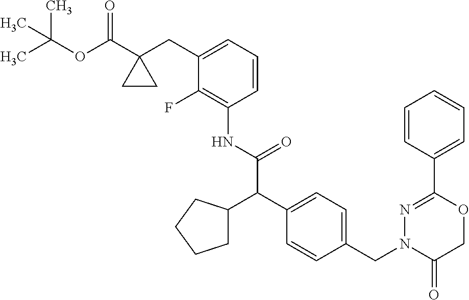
C1(F)=C(NC(C(C2=CC=C(CN3C(=O)COC(C4=CC=CC=C4)=N3)C=C2)C2CCCC2)=O)C=CC=C1CC1(C(OC(C)(C)C)=O)CC1
